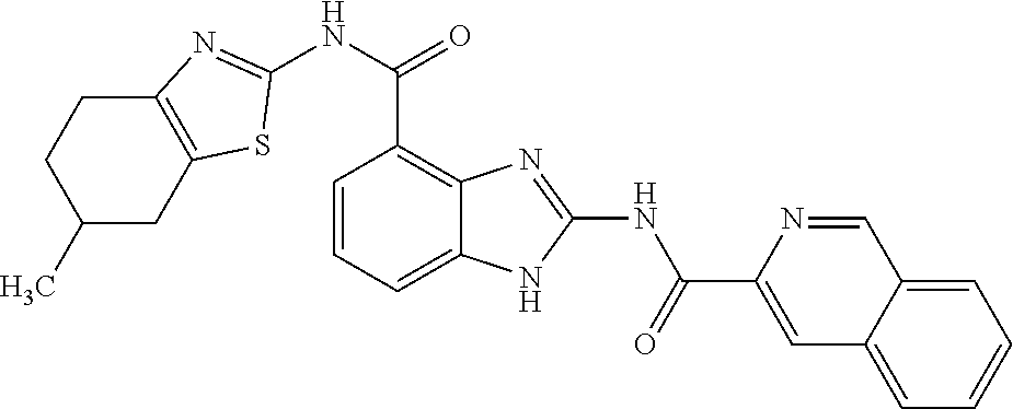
C12=C(CC(C)CC1)SC(NC(C1=C3C(=CC=C1)NC(NC(C1=CC4=CC=CC=C4C=N1)=O)=N3)=O)=N2
